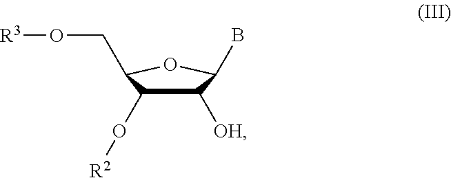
C1([OH])C(O[R2])C(CO[R3])OC1B
